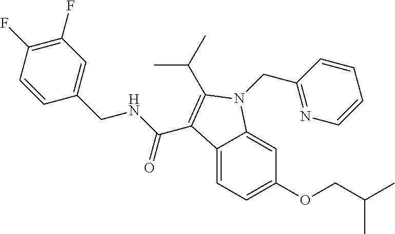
C1(F)=C(F)C=CC(CNC(=O)C2=C(C(C)C)N(CC3=NC=CC=C3)C3=CC(OCC(C)C)=CC=C32)=C1
